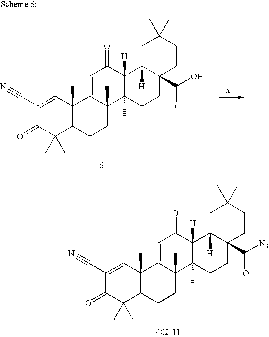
C1(C#N)=CC2(C)C(C(C)(C)C1=O)CCC1(C)C2=CC(=O)C2([H])C1(C)CCC1(C([N3])=O)C2([H])CC(C)(C)CC1.C1(C#N)=CC2(C)C(C(C)(C)C1=O)CCC1(C)C2=CC(=O)C2([H])C1(C)CCC1(C(O)=O)C2([H])CC(C)(C)CC1
